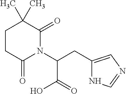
C(C(N1C(=O)C(C)(C)CCC1=O)C(O)=O)C1=CN=CN1
